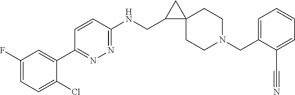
C1(CN2CCC3(CC2)CC3CNC2=NN=C(C3=CC(F)=CC=C3Cl)C=C2)=CC=CC=C1C#N
